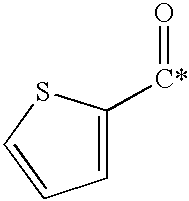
C1=C([C*]=O)SC=C1
